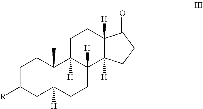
C1C([R])CC2([H])C(C)(C1)C1([H])C([H])(CC2)C2([H])C([H])(CC1)C(=O)CC2
